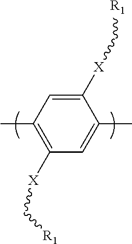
C1=C([X]C[R1])C(C)=CC([X]C[R1])=C1C
